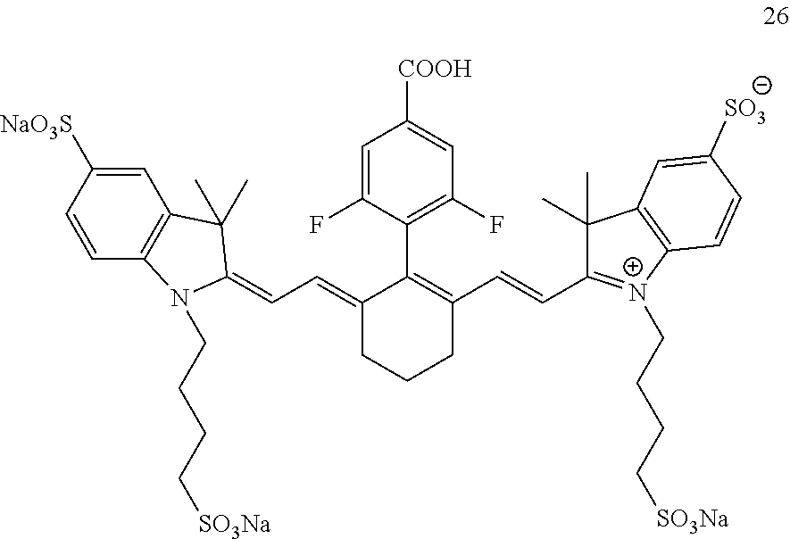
C1=C(F)C(C2=C(C=CC3=[N+](CCCC[SO3Na])C4=C(C3(C)C)C=C([SO3])C=C4)CCCC2=CC=C2N(CCCC[SO3Na])C3=C(C=C([NaO3S])C=C3)C2(C)C)=C(F)C=C1[COOH]
